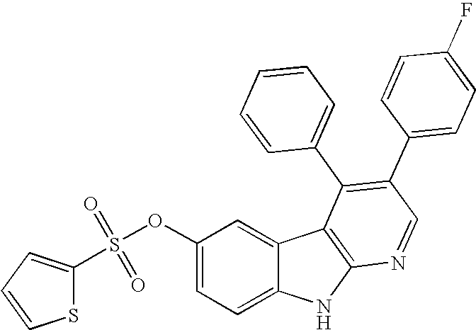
S1C(S(OC2=CC=C3C(=C2)C2=C(N3)N=CC(C3=CC=C(F)C=C3)=C2C2=CC=CC=C2)(=O)=O)=CC=C1
